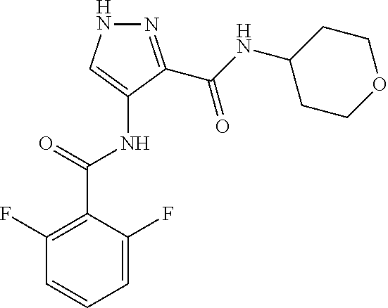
N1=C(C(NC2CCOCC2)=O)C(NC(C2=C(F)C=CC=C2F)=O)=CN1
